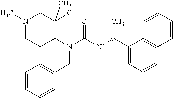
N1(C)CCC(N(C(=O)NC(C2=CC=CC3=C2C=CC=C3)C)CC2=CC=CC=C2)C(C)(C)C1
